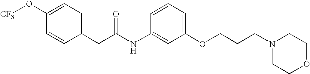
C1(O[CF3])=CC=C(CC(NC2=CC(OCCCN3CCOCC3)=CC=C2)=O)C=C1
